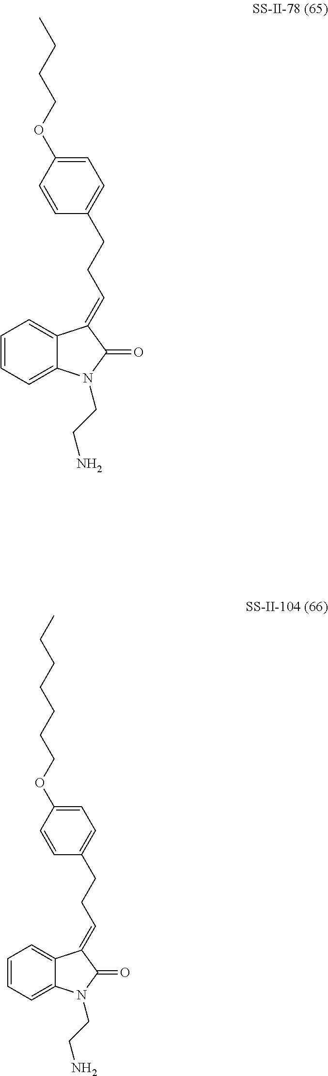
C1=CC=C2C(=C1)C(=CCCC1=CC=C(OCCCC)C=C1)C(=O)N2CCN.C1=CC=C2C(=C1)C(=CCCC1=CC=C(OCCCCCCC)C=C1)C(=O)N2CCN
